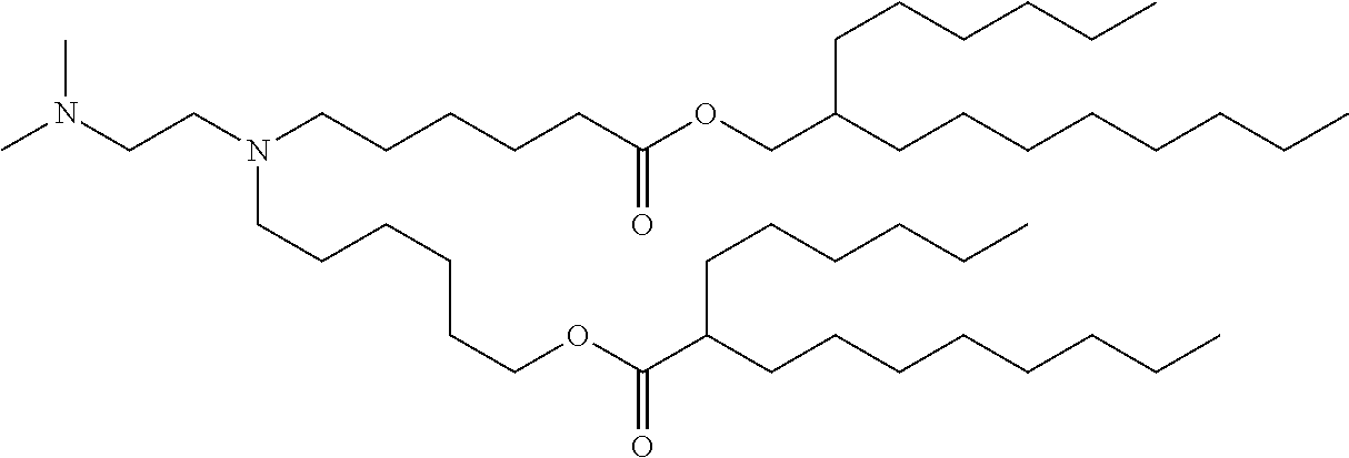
CN(CCN(CCCCCC(OCC(CCCCCCCC)CCCCCC)=O)CCCCCCOC(C(CCCCCCCC)CCCCCC)=O)C
